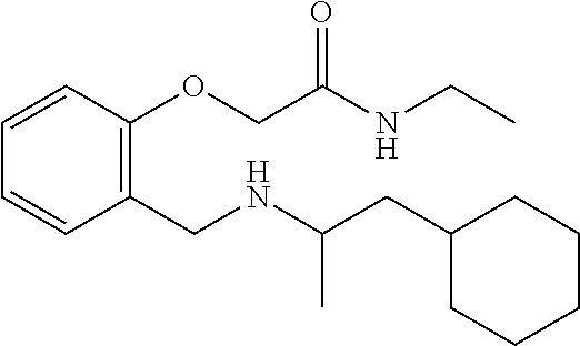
C1=CC(CNC(CC2CCCCC2)C)=C(OCC(NCC)=O)C=C1
